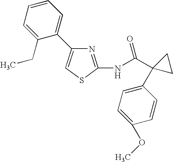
N1=C(NC(C2(C3=CC=C(OC)C=C3)CC2)=O)SC=C1C1=CC=CC=C1CC
